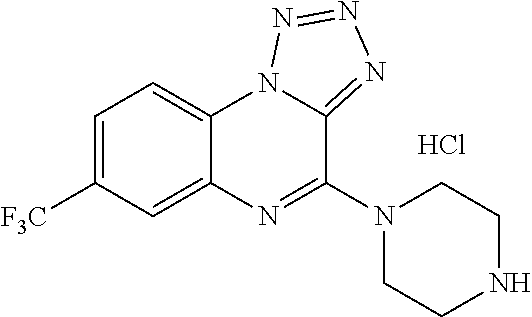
C12=CC([F3C])=CC=C1N1C(=NN=N1)C(N1CCNCC1)=N2.Cl
